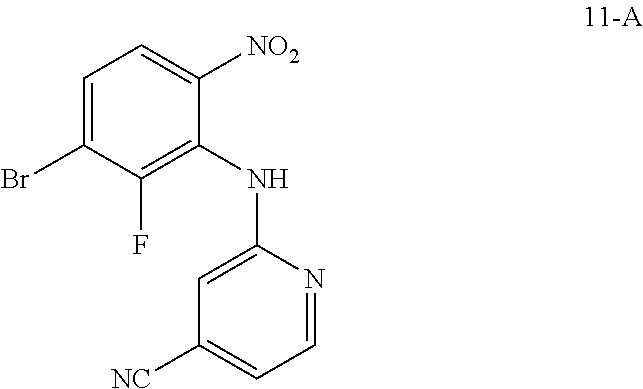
C1=C(NC2=C(F)C(Br)=CC=C2[NO2])N=CC=C1[NC]
